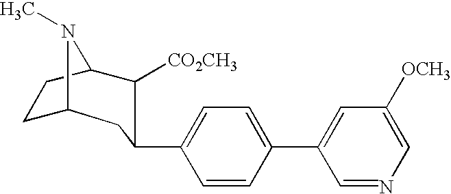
C1C2N(C)C(C([CO2CH3])C(C3=CC=C(C4=CC([OCH3])=CN=C4)C=C3)C2)C1
